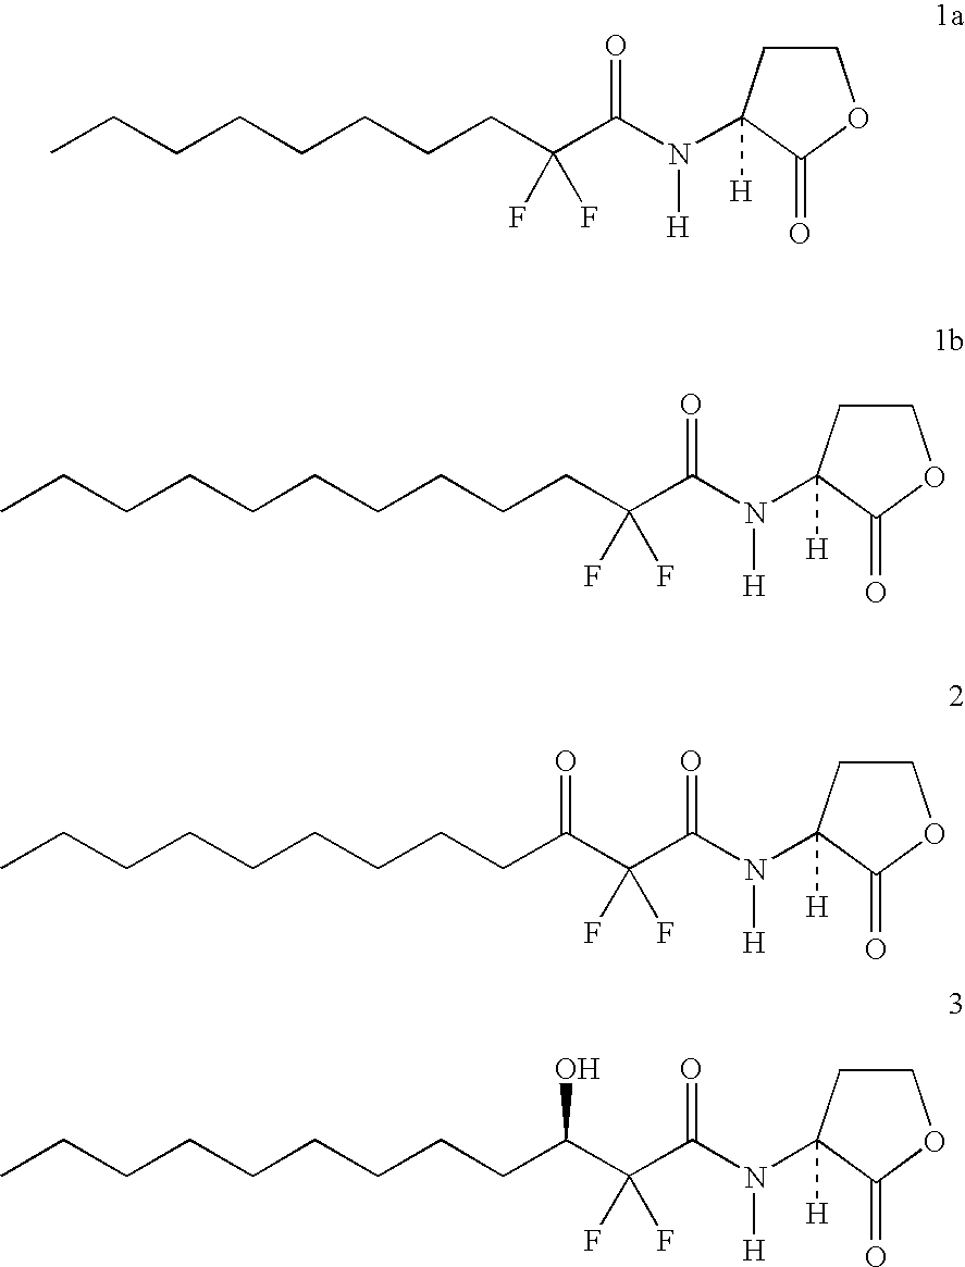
CCCCCCCCC(C(N(C1([H])CCOC1=O)[H])=O)(F)F.C(CCCCCCCC(C(N(C1([H])CCOC1=O)[H])=O)(F)F)CC.C(CCCCCCC(C(C(N(C1([H])CCOC1=O)[H])=O)(F)F)=O)CC.C(CCCCCCC(C(C(N(C1([H])CCOC1=O)[H])=O)(F)F)O)CC
